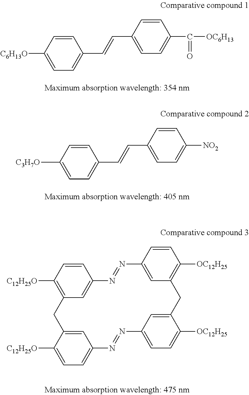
[C6H13O]C1=CC=C(C=CC2=CC=C(C(=O)[OC6H13])C=C2)C=C1.[C3H7O]C1=CC=C(C=CC2=CC=C([NO2])C=C2)C=C1.C1=C2C([C12H25O])=CC=C1N=NC1=CC=C([OC12H25])C(=C1)CC1=C([OC12H25])C=CC(=C1)N=NC1=CC(=C([C12H25O])C=C1)C2
